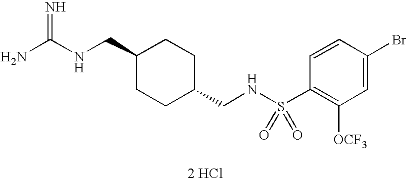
C(NCC1CCC(CNS(C2=C([OCF3])C=C(Br)C=C2)(=O)=O)CC1)(N)=N.[2 HCl]
